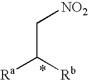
[Ra]C([Rb])C[NO2]
